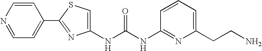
C1(C2=CC=NC=C2)=NC(NC(NC2=NC(CCN)=CC=C2)=O)=CS1
